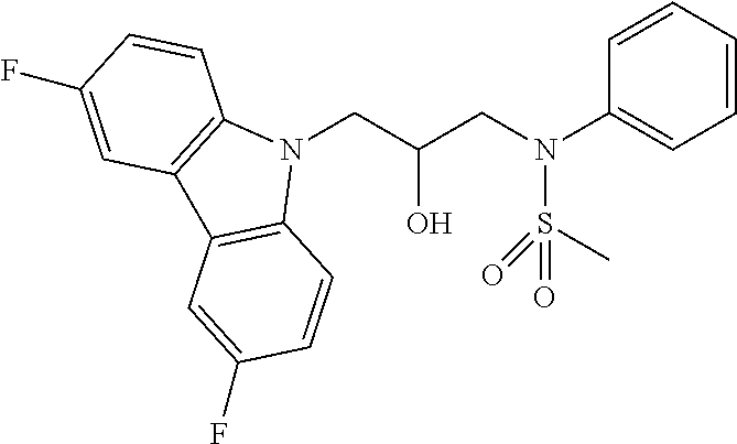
N1(CC(CN(S(C)(=O)=O)C2=CC=CC=C2)O)C2=C(C3=C1C=CC(F)=C3)C=C(F)C=C2
